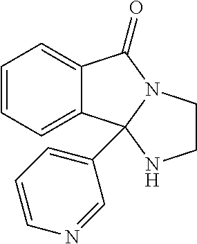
C12=CC=CC=C1C1(C3=CC=CN=C3)N(C2=O)CCN1
